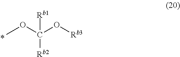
COC(O[Rb3])([Rb2])[Rb1]
